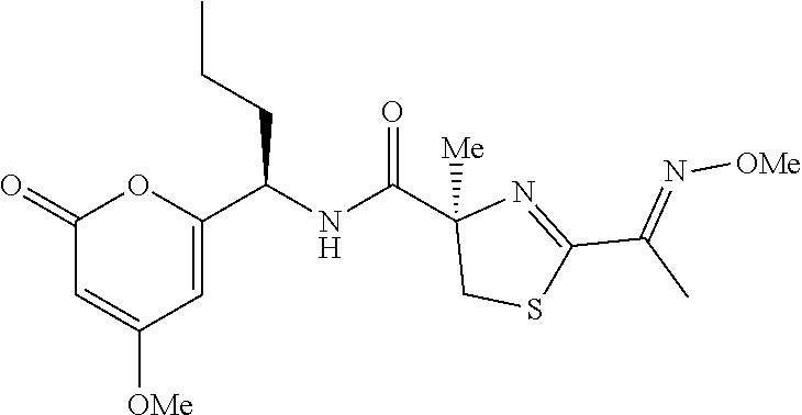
C1(=O)C=C([OMe])C=C(C(NC(C2([Me])CSC(C(C)=N[OMe])=N2)=O)CCC)O1
